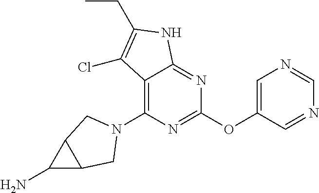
C12=C(N3CC4C(N)C4C3)N=C(OC3=CN=CN=C3)N=C1NC(CC)=C2Cl
